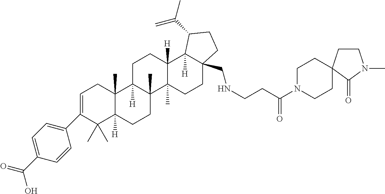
C1(C2=CC=C(C(=O)O)C=C2)=CCC2(C)C([H])(C1(C)C)CCC1(C)C2([H])CCC2([H])C1(C)CCC1(CNCCC(=O)N3CCC4(CC3)CCN(C)C4=O)C2([H])C(C(C)=C)CC1
